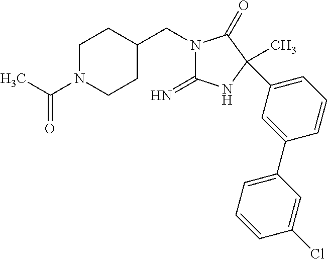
N1(CC2CCN(C(C)=O)CC2)C(=N)NC(C)(C2=CC=CC(C3=CC=CC(Cl)=C3)=C2)C1=O
